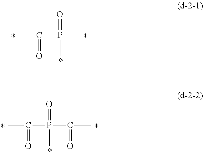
CC(=O)P(=O)(C)C.CC(=O)P(=O)(C(=O)C)C
